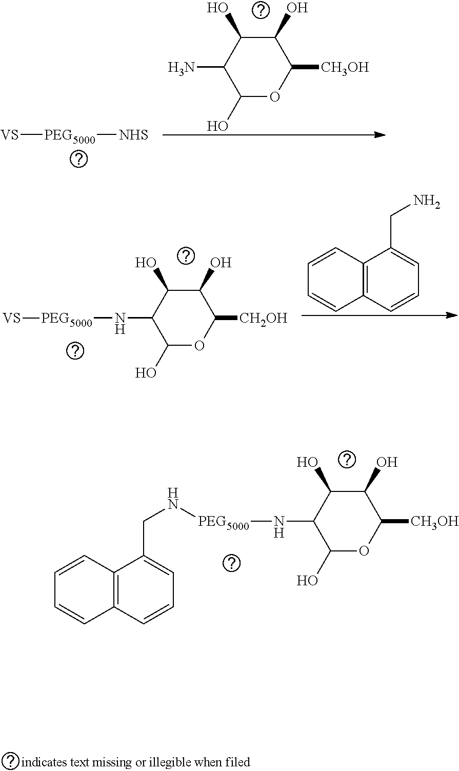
C1(O)OC([CH3OH])C(O)C(O)C1N.[VS][PEG5000][NHS].C12=C(C=CC=C1CN)C=CC=C2.C1(O)OC([CH2OH])C(O)C(O)C1N[PEG5000][VS].C1(O)OC([CH3OH])C(O)C(O)C1N[PEG5000]NCC1=CC=CC2=C1C=CC=C2
